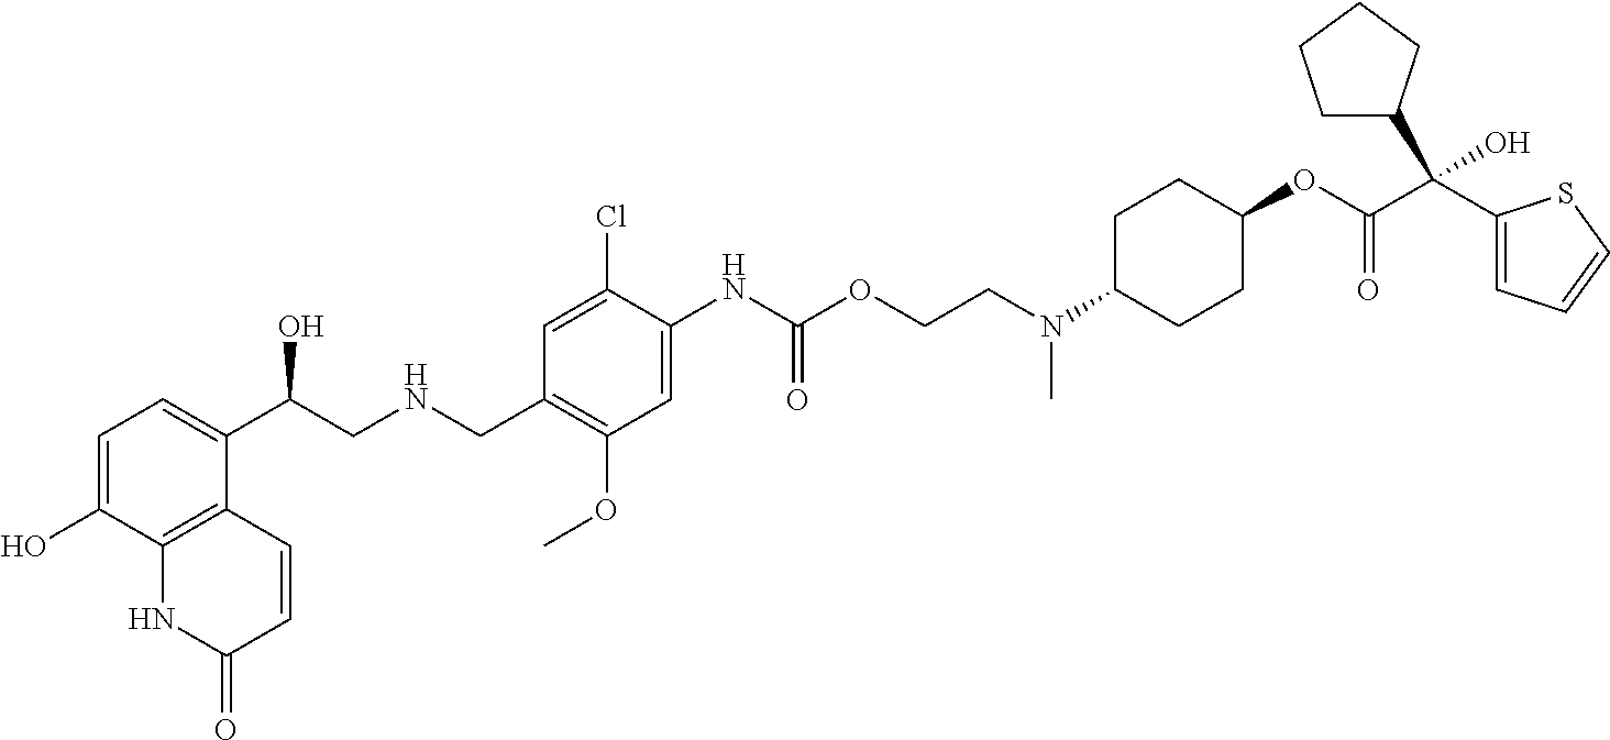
C1=C(O)C2=C(C(C(CNCC3=C(OC)C=C(NC(OCCN(C4CCC(OC(C(C5=CC=CS5)(O)C5CCCC5)=O)CC4)C)=O)C(Cl)=C3)O)=C1)C=CC(=O)N2
